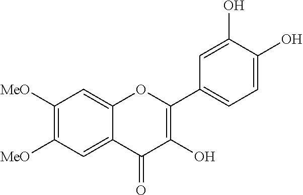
C1([MeO])=C([MeO])C=C2C(=C1)OC(C1=CC=C(O)C(O)=C1)=C(O)C2=O
